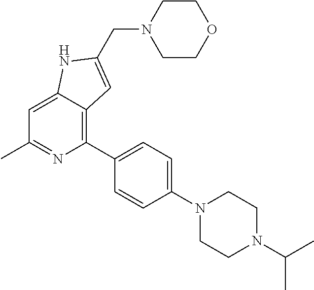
C1=C2C(=C(C3=CC=C(N4CCN(C(C)C)CC4)C=C3)N=C1C)C=C(CN1CCOCC1)N2
